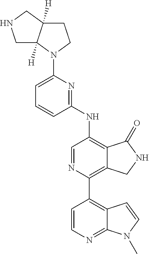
C1C2([H])C([H])(CN1)CCN2C1=CC=CC(NC2=C3C(=C(C4=C5C(=NC=C4)N(C)C=C5)N=C2)CNC3=O)=N1
